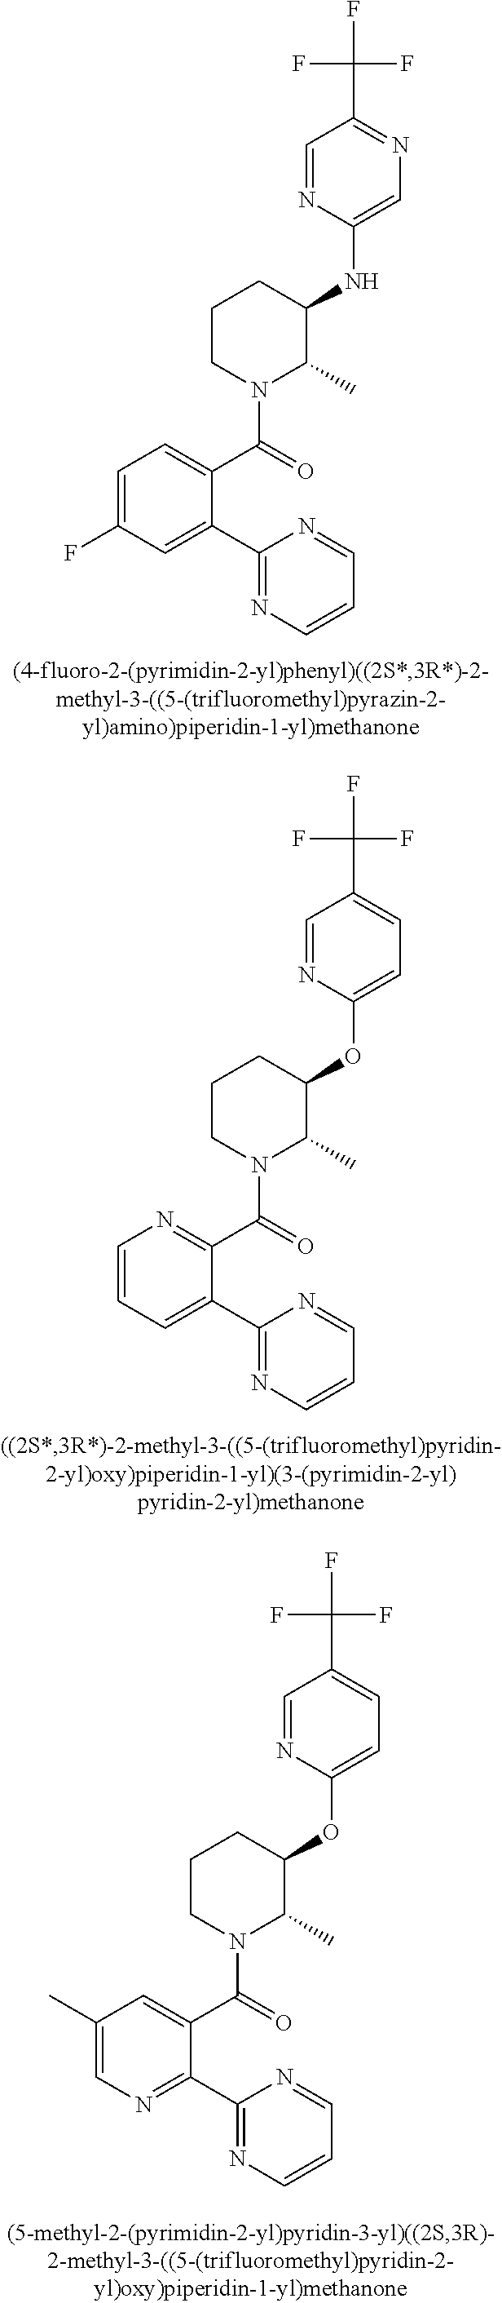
C1(NC2CCCN(C(C3=CC=C(F)C=C3C3=NC=CC=N3)=O)C2C)=CN=C(C(F)(F)F)C=N1.C1(OC2CCCN(C(C3=NC=CC=C3C3=NC=CC=N3)=O)C2C)=CC=C(C(F)(F)F)C=N1.C1(OC2CCCN(C(C3=CC(C)=CN=C3C3=NC=CC=N3)=O)C2C)=CC=C(C(F)(F)F)C=N1
